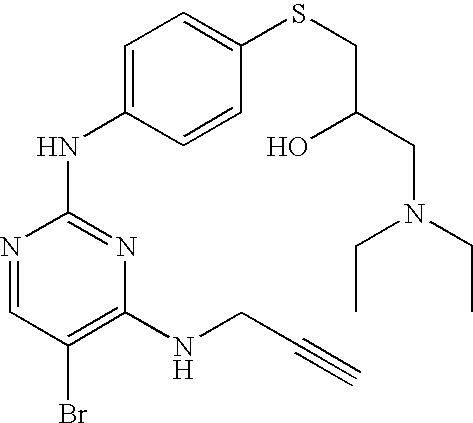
N1=CC(Br)=C(NCC#C)N=C1NC1=CC=C(SCC(O)CN(CC)CC)C=C1
